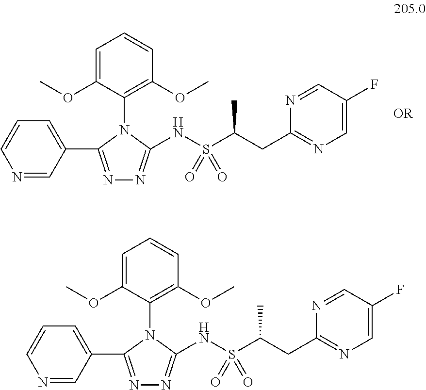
N1=C(C2=CC=CN=C2)N(C2=C(OC)C=CC=C2OC)C(NS(C(CC2=NC=C(F)C=N2)C)(=O)=O)=N1.N1=C(C2=CC=CN=C2)N(C2=C(OC)C=CC=C2OC)C(NS(C(CC2=NC=C(F)C=N2)C)(=O)=O)=N1
